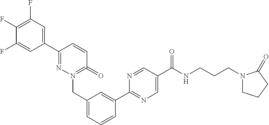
C1(C2=NN(CC3=CC=CC(C4=NC=C(C(NCCCN5CCCC5=O)=O)C=N4)=C3)=C(=O)C=C2)=CC(F)=C(F)C(F)=C1
